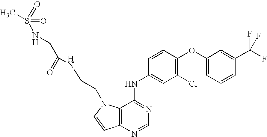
C1(OC2=C(Cl)C=C(NC3=NC=NC4=C3N(CCNC(CNS(=O)(=O)C)=O)C=C4)C=C2)=CC=CC(C(F)(F)F)=C1
